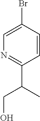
C1=C(Br)C=CC(C(C)CO)=N1
